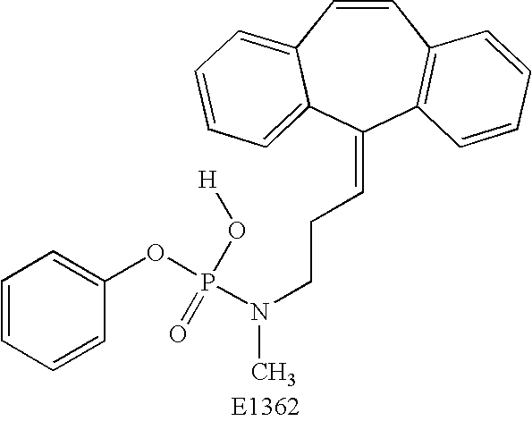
C1=CC2=CC=CC=C2C(=CCCN(C)P(OC2=CC=CC=C2)(=O)O[H])C2=C1C=CC=C2
